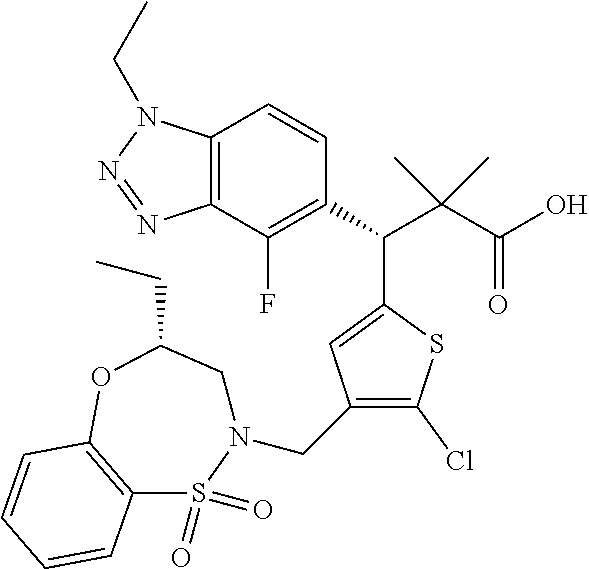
C12=C(C(F)=C(C(C(C(O)=O)(C)C)C3=CC(CN4CC(CC)OC5=C(S4(=O)=O)C=CC=C5)=C(Cl)S3)C=C1)N=NN2CC
